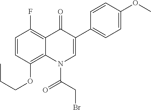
C1=CC(OCCC)=C2C(=C1F)C(=O)C(C1=CC=C(OC)C=C1)=CN2C(CBr)=O
